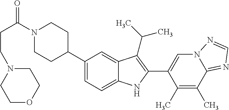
C(N1CCC(C2=CC=C3C(=C2)C(C(C)C)=C(C2=CN4C(=NC=N4)C(C)=C2C)N3)CC1)(CCN1CCOCC1)=O
